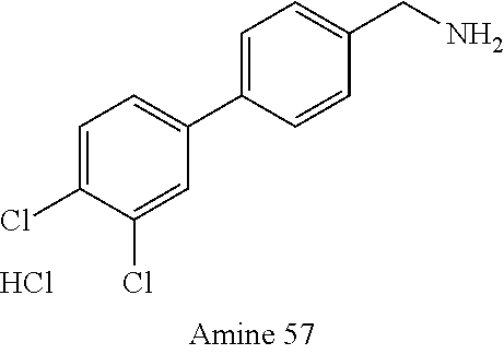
C1=CC(CN)=CC=C1C1=CC=C(Cl)C(Cl)=C1.Cl
